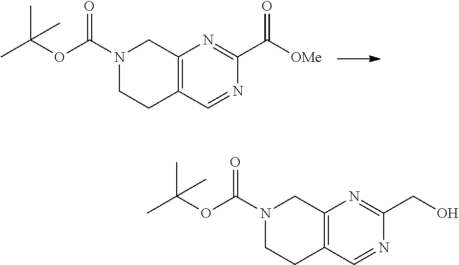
C1(C([OMe])=O)=NC2=C(C=N1)CCN(C(OC(C)(C)C)=O)C2.C1(CO)=NC2=C(C=N1)CCN(C(OC(C)(C)C)=O)C2
